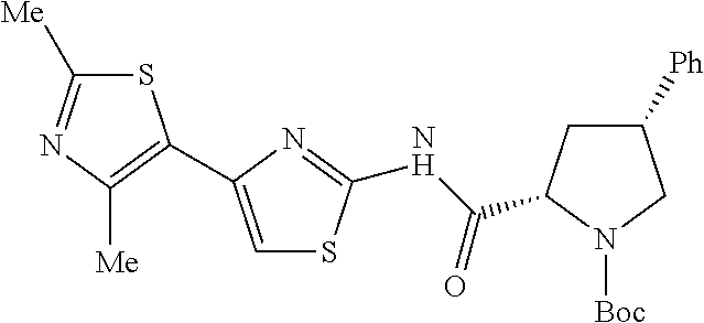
C1([Me])=NC([Me])=C(C2=CSC(NC(=O)C3CC([Ph])CN3[Boc])=N2)S1
